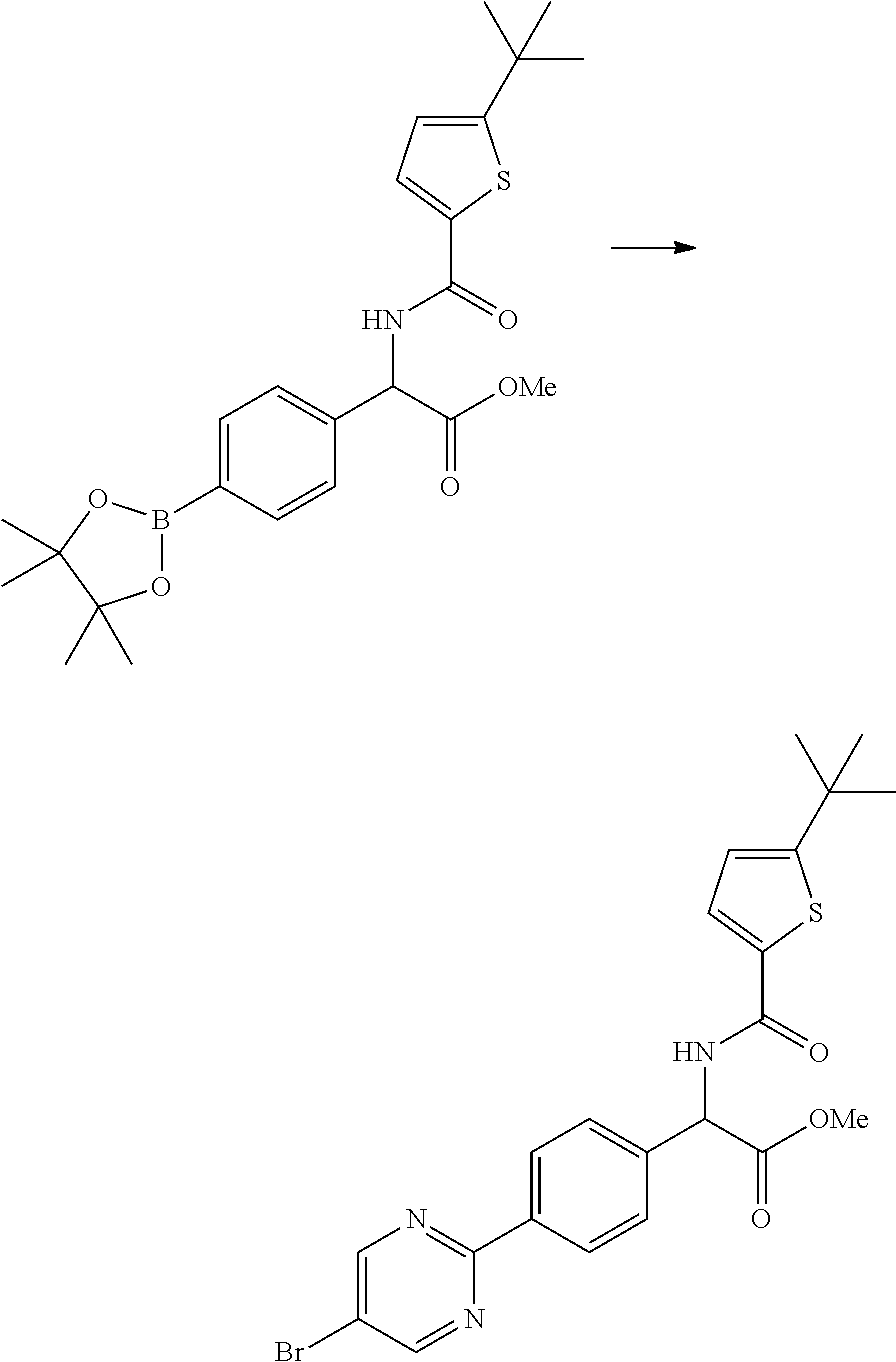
C1=C(B2OC(C)(C)C(C)(C)O2)C=CC(C(NC(=O)C2=CC=C(C(C)(C)C)S2)C(=O)[OMe])=C1.C1=C(C2=NC=C(Br)C=N2)C=CC(C(NC(=O)C2=CC=C(C(C)(C)C)S2)C(=O)[OMe])=C1
